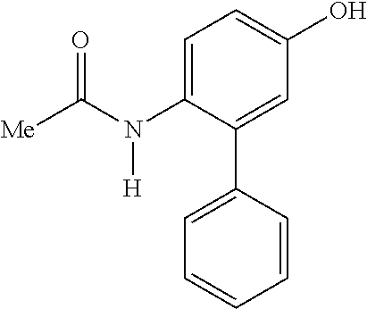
C1=C(N(C([Me])=O)[H])C(C2=CC=CC=C2)=CC(O)=C1
